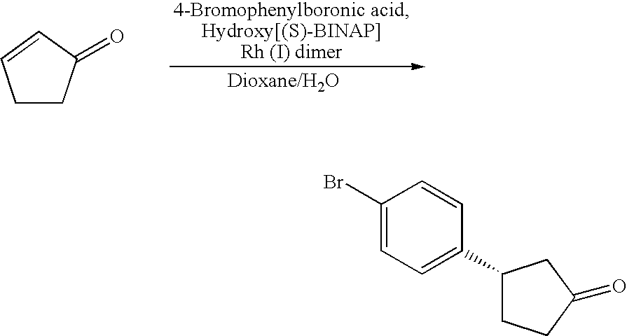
C1CC(=O)C=C1.C1(Br)=CC=C(C2CCC(=O)C2)C=C1
